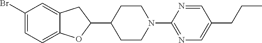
C1(Br)=CC=C2C(=C1)CC(C1CCN(C3=NC=C(CCC)C=N3)CC1)O2
